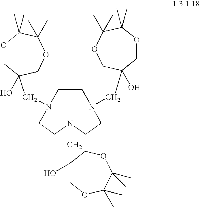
N1(CC2(O)COC(C)(C)C(C)(C)OC2)CCN(CC2(O)COC(C)(C)C(C)(C)OC2)CCN(CC2(O)COC(C)(C)C(C)(C)OC2)CC1
